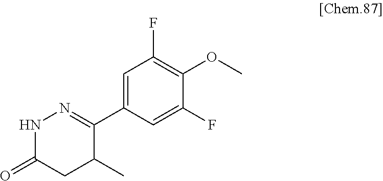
C1(C2=NNC(=O)CC2C)=CC(F)=C(OC)C(F)=C1
